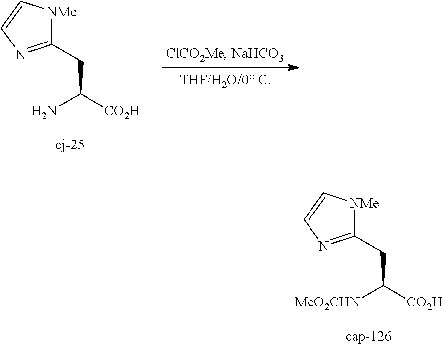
C(C(N)[CO2H])C1=NC=C[NMe]1.C(C([MeO2CHN])[CO2H])C1=NC=C[NMe]1
